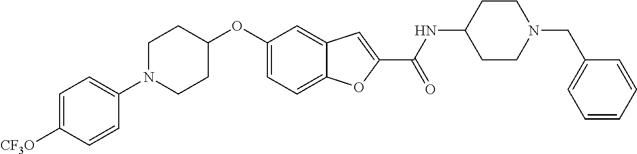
N1(C2=CC=C([CF3O])C=C2)CCC(OC2=CC=C3C(=C2)C=C(C(=O)NC2CCN(CC4=CC=CC=C4)CC2)O3)CC1
